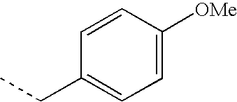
CCC1=CC=C([OMe])C=C1
